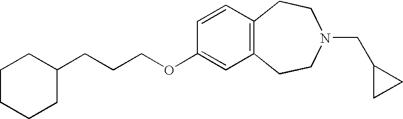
C(OC1=CC2=C(C=C1)CCN(CC1CC1)CC2)CCC1CCCCC1
